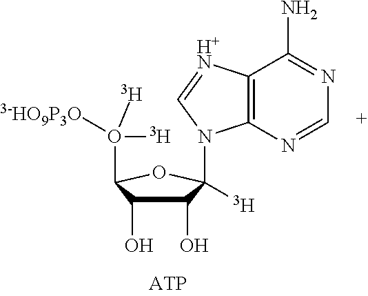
C1(O)C(O)C(O([T])([T])[3-HO9P3O])OC1([T])N1C2=C([H+N]=C1)C(N)=NC=N2
